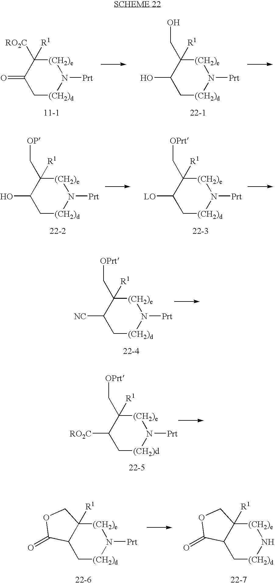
C1(=O)C[(CH2)d]N([Prt])[(CH2)e]C1([RO2C])[R1].C1(O)C[(CH2)d]N([Prt])[(CH2)e]C1(CO)[R1].C12C[(CH2)d]N([Prt])[(CH2)e]C1([R1])COC2=O.C12C[(CH2)d]N[(CH2)e]C1([R1])COC2=O.C1(O)C[(CH2)d]N([Prt])[(CH2)e]C1(C[OP])[R1].C1([LO])C[(CH2)d]N([Prt])[(CH2)e]C1(C[OPrt])[R1].C1([NC])C[(CH2)d]N([Prt])[(CH2)e]C1(C[OPrt])[R1].C1([RO2C])C[(CH2)d]N([Prt])[(CH2)e]C1(C[OPrt])[R1]
